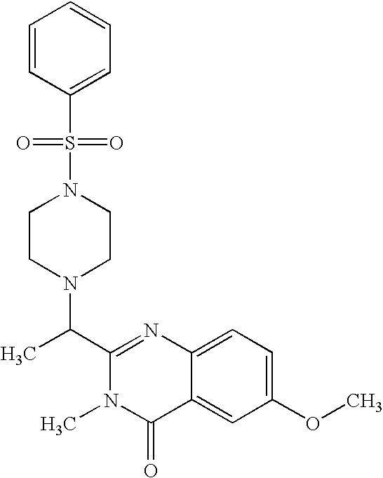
C1(C(N2CCN(S(=O)(=O)C3=CC=CC=C3)CC2)C)=NC2=CC=C(OC)C=C2C(=O)N1C
